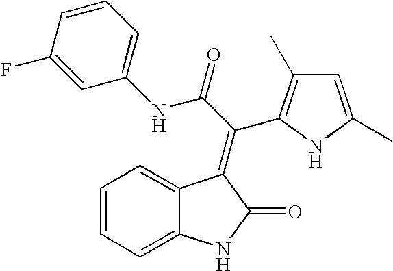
C1=C2C(=CC=C1)C(=C(C1=C(C)C=C(C)N1)C(NC1=CC=CC(F)=C1)=O)C(=O)N2
